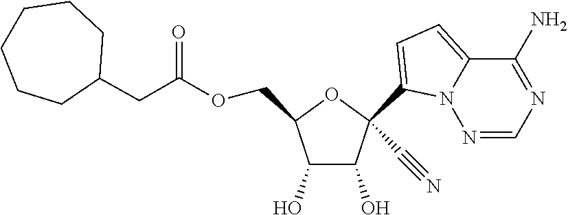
C1(O)C(O)C(COC(CC2CCCCCC2)=O)OC1(C1=CC=C2N1N=CN=C2N)C#N
